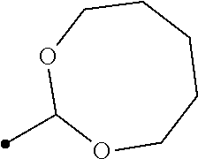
CC1OCCCCCO1
